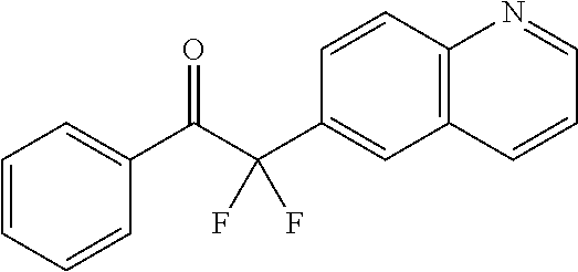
C1=CC=CC(C(C(C2=CC3=C(C=C2)N=CC=C3)(F)F)=O)=C1
